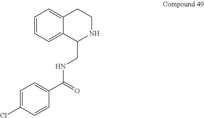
C1=CC=C2C(=C1)CCNC2CNC(C1=CC=C(Cl)C=C1)=O
